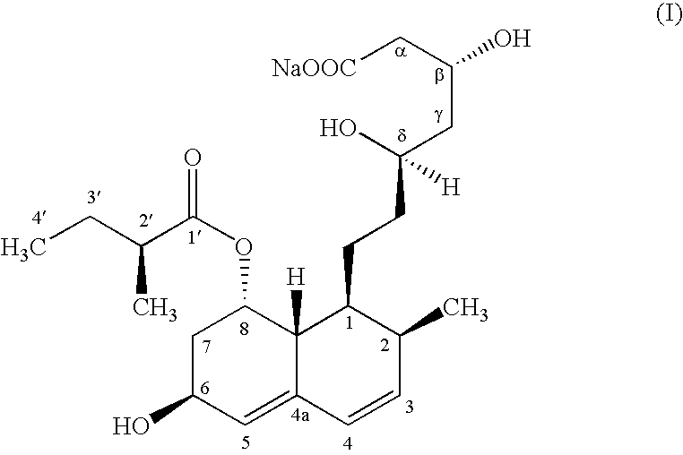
C1C(O)C=C2C([H])(C1OC(C(CC)C)=O)C(CCC(CC(C[NaOOC])O)(O)[H])C(C)C=C2
